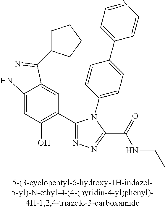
C1=C(N)C(C(=N)C2CCCC2)=CC(C2=NN=C(C(=O)NCC)N2C2=CC=C(C3=CC=NC=C3)C=C2)=C1O
